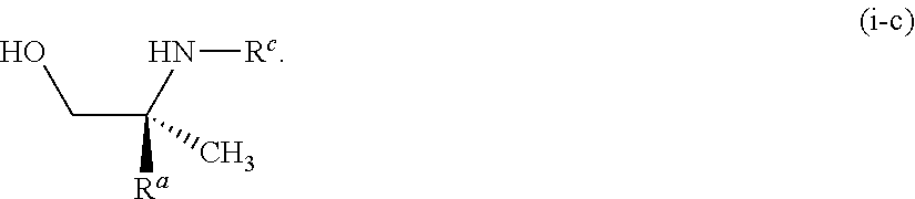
C(C(N[Rc])([Ra])C)O
